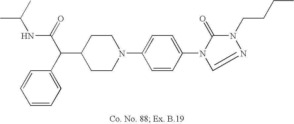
C1(C(C2=CC=CC=C2)C(=O)NC(C)C)CCN(C2=CC=C(N3C(=O)N(CCCC)N=C3)C=C2)CC1
